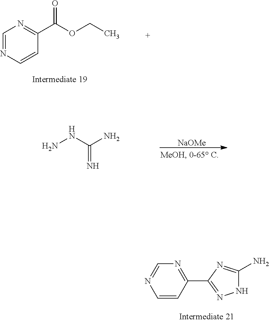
C1=NC=CC(C(OCC)=O)=N1.NNC(N)=N.[NaOMe].C1=CC(C2=NNC(N)=N2)=NC=N1
